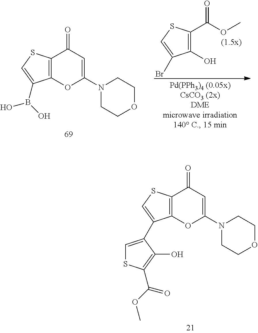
C12=C(C(C3=CSC(C(=O)OC)=C3O)=CS1)OC(N1CCOCC1)=CC2=O.C12=C(C(B(O)O)=CS1)OC(N1CCOCC1)=CC2=O.C1(C(OC)=O)=C(O)C(Br)=CS1
